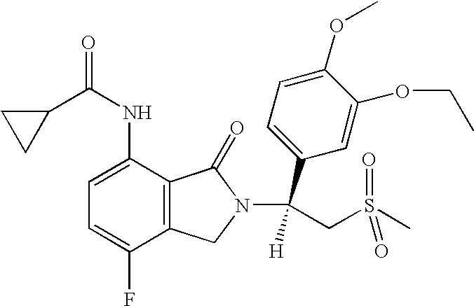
C1(C(NC2=CC=C(F)C3=C2C(=O)N(C(CS(C)(=O)=O)(C2=CC=C(OC)C(OCC)=C2)[H])C3)=O)CC1
